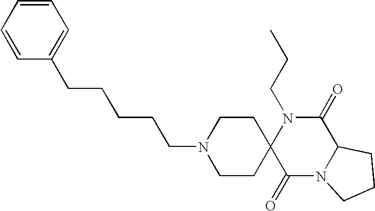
C(N1C2(C(=O)N3C(C1=O)CCC3)CCN(CCCCCC1=CC=CC=C1)CC2)CC
